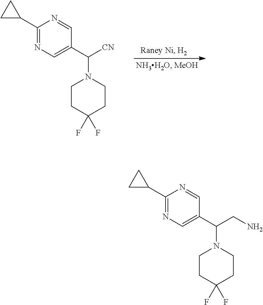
C1(C2CC2)=NC=C(C([CN])N2CCC(F)(F)CC2)C=N1.C1(C2CC2)=NC=C(C(CN)N2CCC(F)(F)CC2)C=N1
